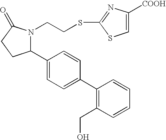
C1(C2=CC=C(C3=C(CO)C=CC=C3)C=C2)N(CCSC2=NC([COOH])=CS2)C(=O)CC1
